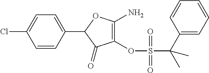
C1(=O)C(OS(C(C2=CC=CC=C2)(C)C)(=O)=O)=C(N)OC1C1=CC=C(Cl)C=C1
